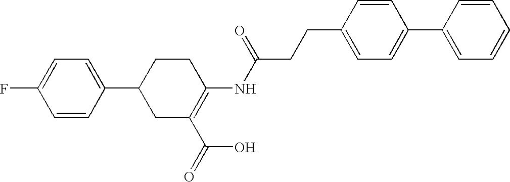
C1=CC(C2CC(C(=O)O)=C(NC(CCC3=CC=C(C4=CC=CC=C4)C=C3)=O)CC2)=CC=C1F
